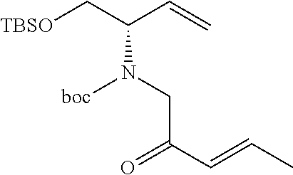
C(N(CC(C=CC)=O)[boc])(C[TBSO])C=C
